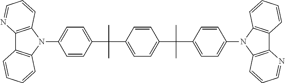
C1(N2C3=C(C4=C2C=CC=N4)C=CC=C3)=CC=C(C(C)(C)C2=CC=C(C(C)(C)C3=CC=C(N4C5=C(C6=C4C=CC=C6)N=CC=C5)C=C3)C=C2)C=C1
